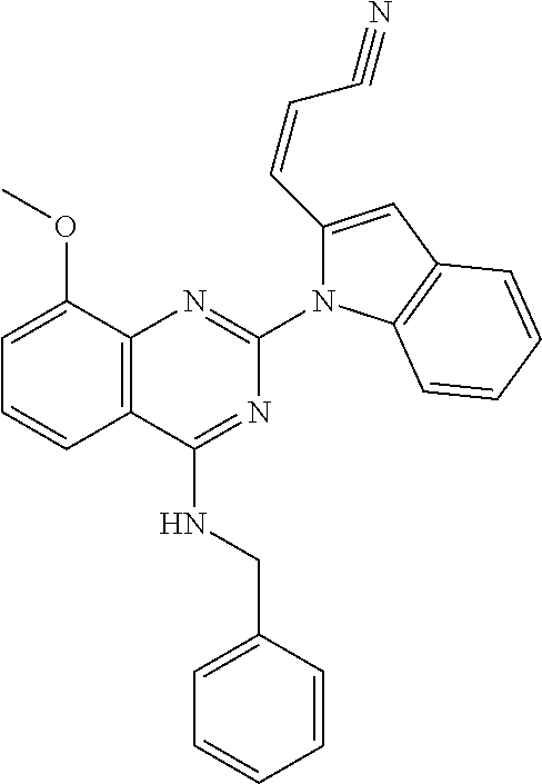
C12=C(C(NCC3=CC=CC=C3)=NC(N3C(C=CC#N)=CC4=C3C=CC=C4)=N1)C=CC=C2OC
